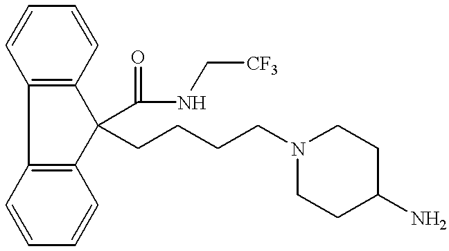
C12=C(C3=C(C1(C(NC[CF3])=O)CCCCN1CCC(N)CC1)C=CC=C3)C=CC=C2
